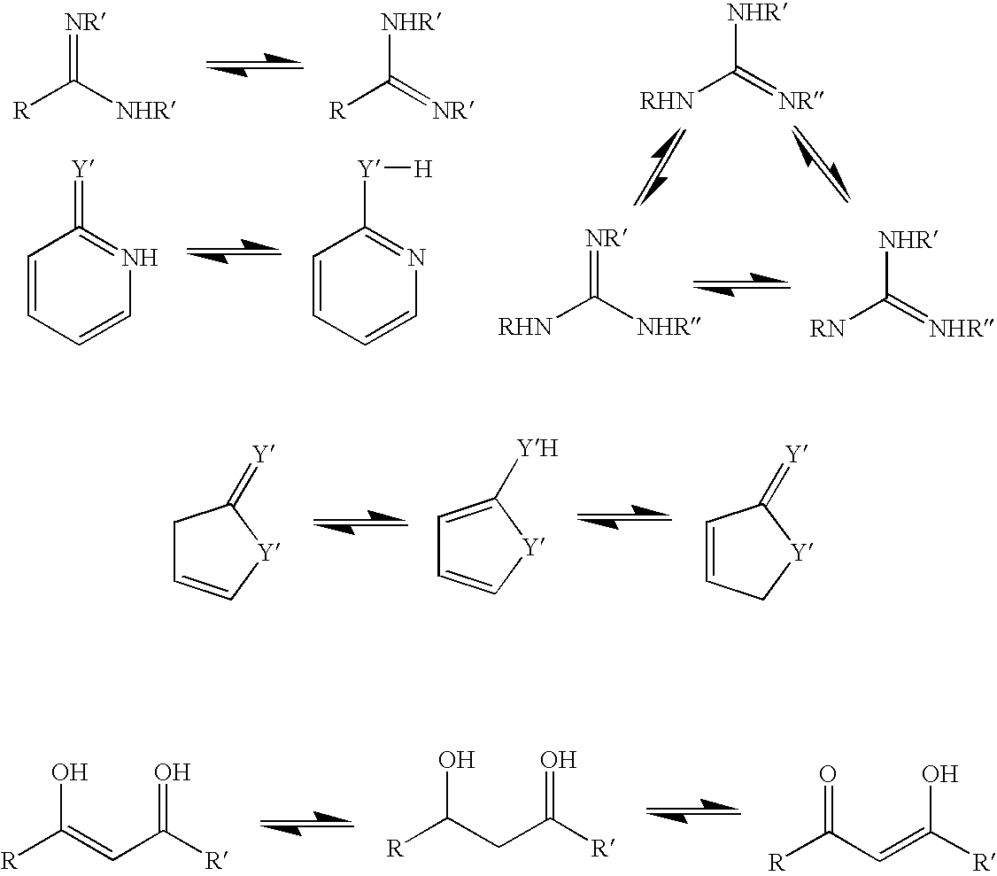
[R]C([NHR])=[NR].[R]C(=[NR])[NHR].C1=CC=CN=C1=[Y].C1=CC=CN=C1[Y][H].[RHN]C(=[NR])[NHR].[RHN]C([NHR])=[NR].[RN]C(=[NHR])[NHR].C1C=C[Y]C1=[Y].C1=C([YH])[Y]C=C1.C1=CC[Y]C1=[Y].[R]C(=CC([R])=O)O.[R]C(CC([R])=O)O.[R]C(C=C([R])O)=O
